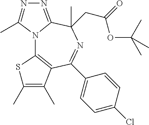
N12C3=C(C(C4=CC=C(Cl)C=C4)=NC(C)(CC(=O)OC(C)(C)C)C1=NN=C2C)C(C)=C(C)S3
